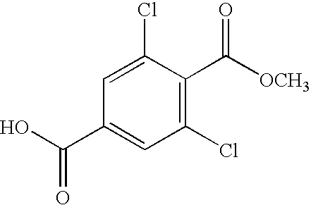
C1=C(Cl)C(C([OCH3])=O)=C(Cl)C=C1C(O)=O
